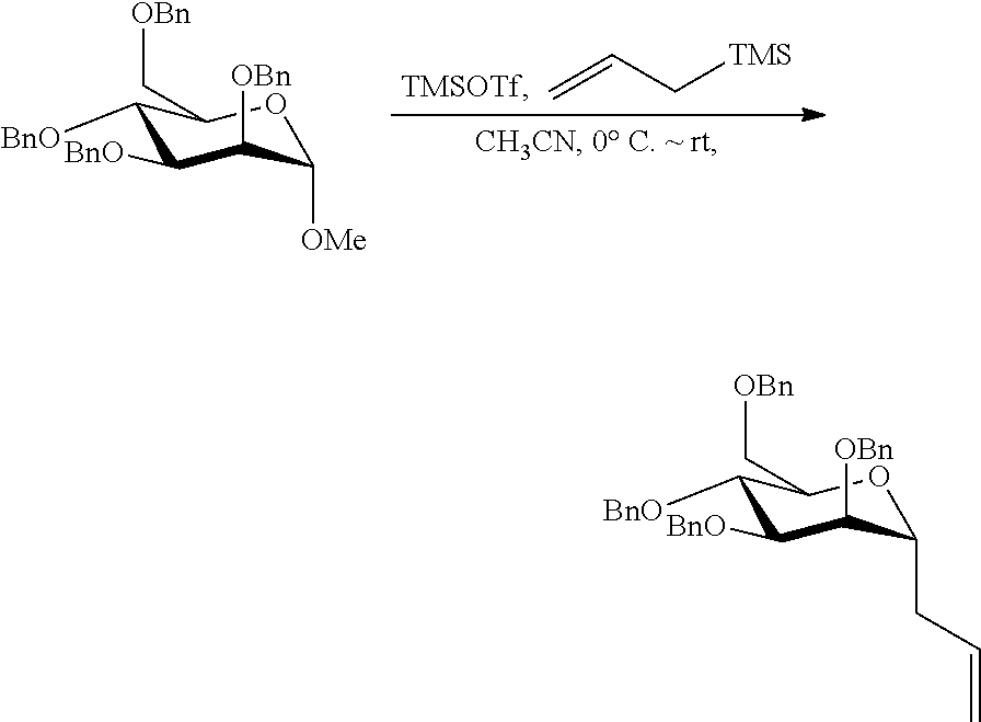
C1([BnO])C([BnO])C([OBn])C(CC=C)OC1C[OBn].C1([BnO])C([BnO])C([OBn])C([OMe])OC1C[OBn].C=CC[TMS]
